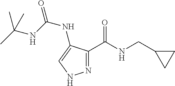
C(NC1=CNN=C1C(NCC1CC1)=O)(=O)NC(C)(C)C
